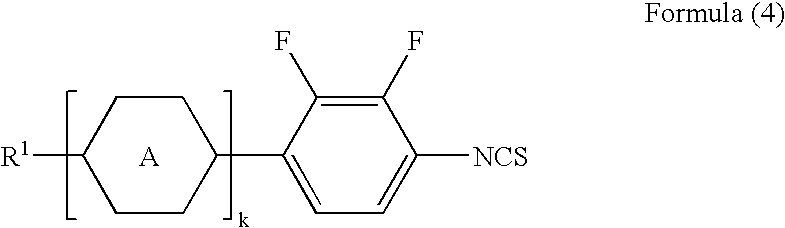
C1(C2CCC([R1])CC2)=CC=C([NCS])C(F)=C1F.[A]
